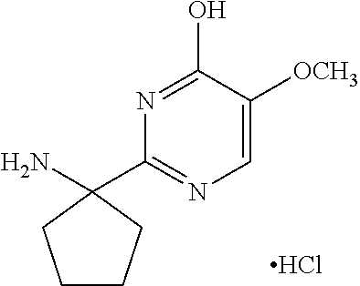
C1(C2=NC=C([OCH3])C(O)=N2)(N)CCCC1.Cl
